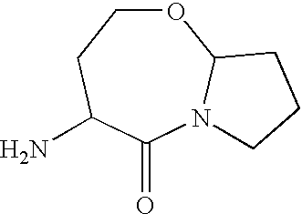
O1CCC(N)C(=O)N2C1CCC2
